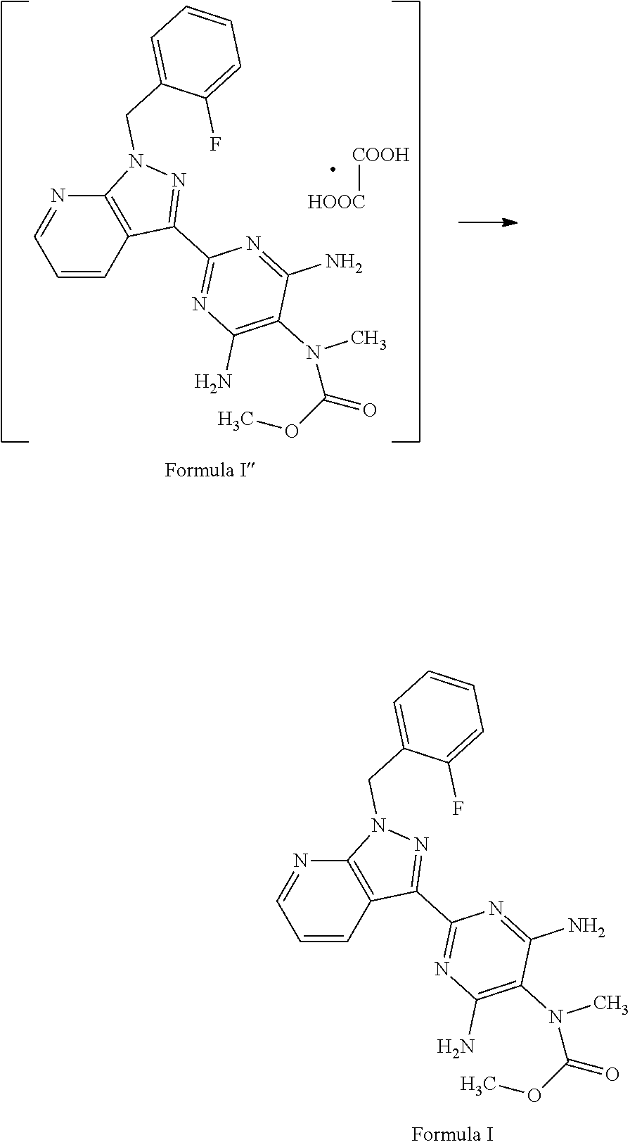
C1=CC2=C(N=C1)N(CC1=CC=CC=C1F)N=C2C1=NC(N)=C(N(C)C(OC)=O)C(N)=N1.[COOH][HOOC].C1=CC2=C(N=C1)N(CC1=CC=CC=C1F)N=C2C1=NC(N)=C(N(C)C(OC)=O)C(N)=N1
